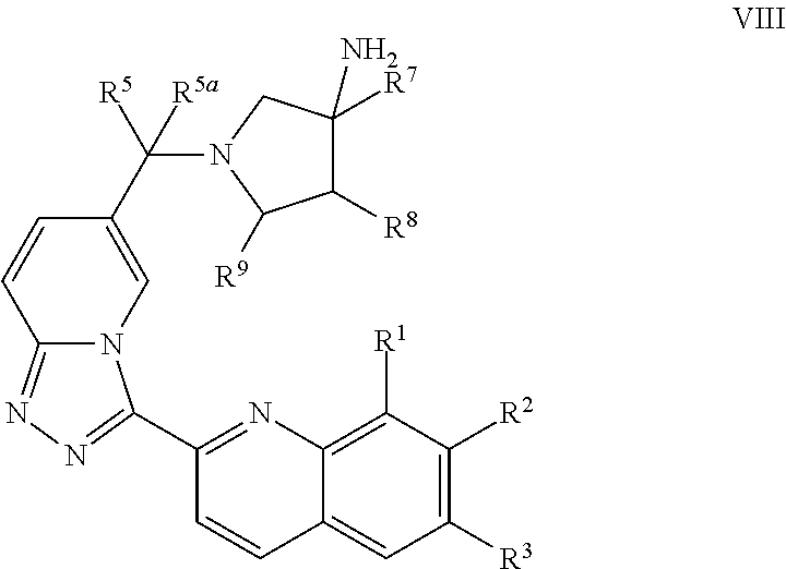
C1(C2=NN=C3N2C=C(C(N2C([R9])C([R8])C([R7])(N)C2)([R5])[R5a])C=C3)=NC2=C([R1])C([R2])=C([R3])C=C2C=C1
